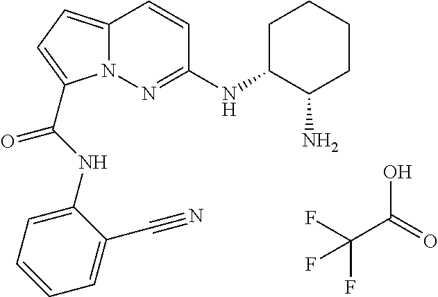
OC(=O)C(F)(F)F.C12=CC=C(C(NC3=CC=CC=C3C#N)=O)N1N=C(NC1C(N)CCCC1)C=C2
